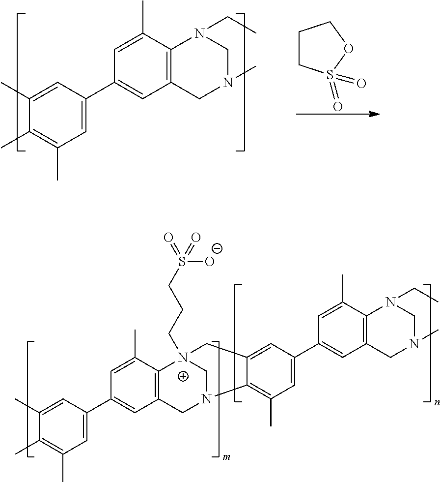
C12=C(C=C(C3=CC(C)=C(C)C(C)=C3)C=C1C)CN(C)CN2CC.C1CS(=O)(=O)OC1.C12=C(C=C(C3=CC(C)=C(C)C(C)=C3)C=C1C)CN1C[N+]2(CCCS([O-])(=O)=O)CC2=CC(C3=CC4=C(C(C)=C3)N(CC)CN(C)C4)=CC(C)=C12
